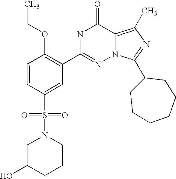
C1=CC(S(N2CC(O)CCC2)(=O)=O)=CC(C2=NN3C(=C(C)N=C3C3CCCCCC3)C(=O)N2)=C1OCC
